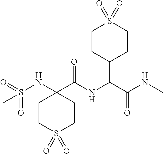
C1CS(=O)(=O)CCC1(NS(=O)(=O)C)C(NC(C(NC)=O)C1CCS(=O)(=O)CC1)=O
